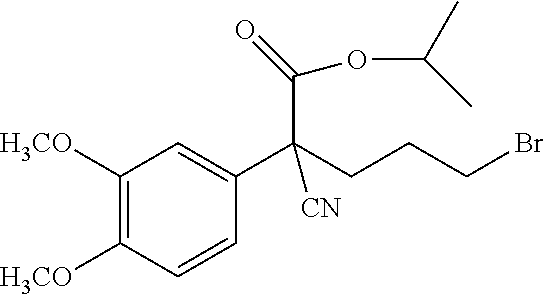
C1([H3CO])=C([H3CO])C=CC(C(CCCBr)(C(OC(C)C)=O)[CN])=C1
